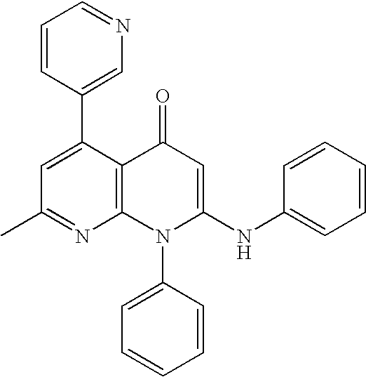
C1(C)=NC2=C(C(C3=CN=CC=C3)=C1)C(=O)C=C(NC1=CC=CC=C1)N2C1=CC=CC=C1
